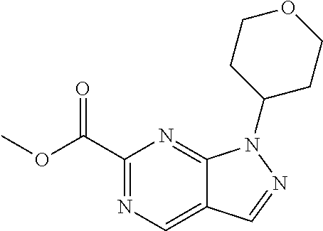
C1(C(OC)=O)=NC=C2C(=N1)N(C1CCOCC1)N=C2
